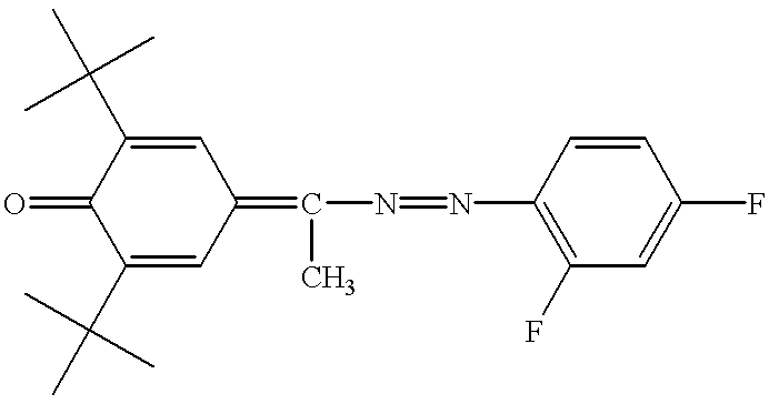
C1(C(C)(C)C)=CC(=C(N=NC2=C(F)C=C(F)C=C2)C)C=C(C(C)(C)C)C1=O
